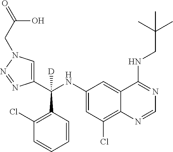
C1(C(NC2=CC(Cl)=C3C(=C2)C(NCC(C)(C)C)=NC=N3)(C2=C(Cl)C=CC=C2)[D])=CN(CC(=O)O)N=N1
